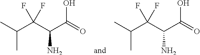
C(C)(C(C(C(O)=O)N)(F)F)C.C(C)(C(C(C(O)=O)N)(F)F)C
